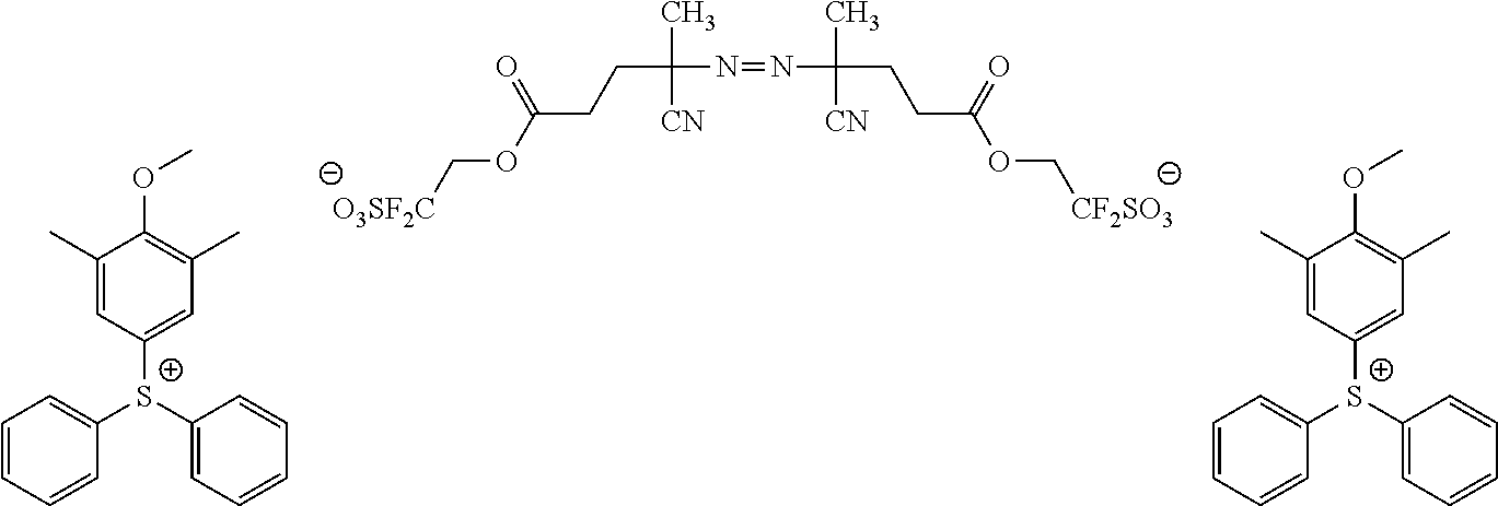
C(C(N=NC(CCC(OC[CF2SO3])=O)(C)[CN])(C)[CN])CC(OC[O3SF2C])=O.C1=CC=CC([S+](C2=CC=CC=C2)C2=CC(C)=C(OC)C(C)=C2)=C1.C1=CC=CC([S+](C2=CC=CC=C2)C2=CC(C)=C(OC)C(C)=C2)=C1
